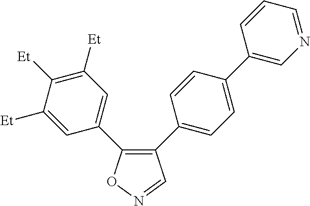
C1(C2=CC=C(C3=CN=CC=C3)C=C2)=C(C2=CC([Et])=C([Et])C([Et])=C2)ON=C1
